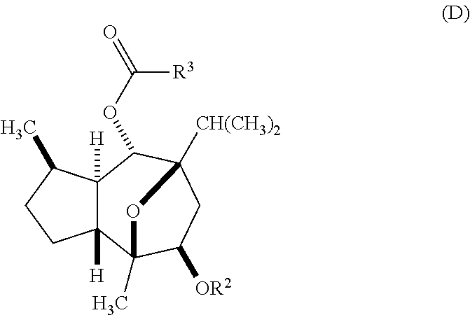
C12([H])C([H])(C3(C)C([OR2])CC([CH(CH3)2])(C1OC([R3])=O)O3)CCC2C
